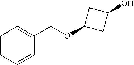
C1=CC=CC(COC2CC(O)C2)=C1
